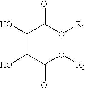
C(C(C(O[R2])=O)O)(C(O[R1])=O)O
